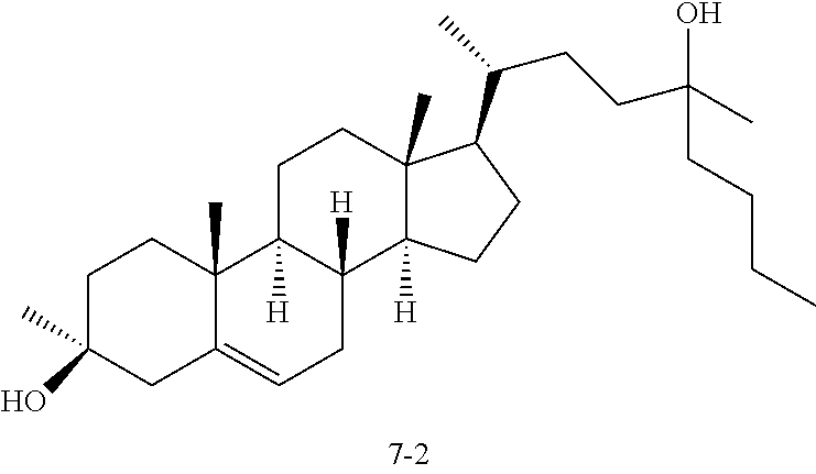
C1C(C)(O)CC2=CCC3([H])C([H])(C2(C)C1)CCC1(C)C3([H])CCC1C(CCC(C)(CCCC)O)C
